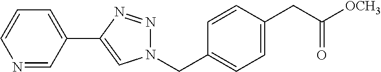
C1=CC(CC(=O)[OCH3])=CC=C1CN1N=NC(C2=CC=CN=C2)=C1
